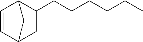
C1=CC2CC(CCCCCC)C1C2
